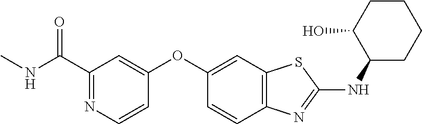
C1(C(=O)NC)=NC=CC(OC2=CC3=C(C=C2)N=C(NC2CCCCC2O)S3)=C1
